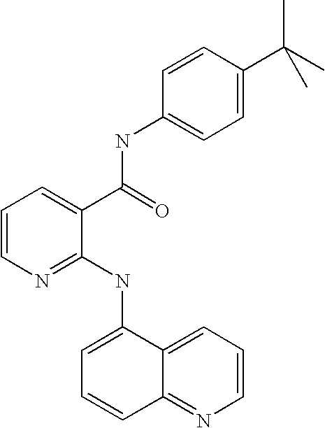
C1=CN=C(NC2=CC=CC3=NC=CC=C23)C(C(=O)NC2=CC=C(C(C)(C)C)C=C2)=C1
